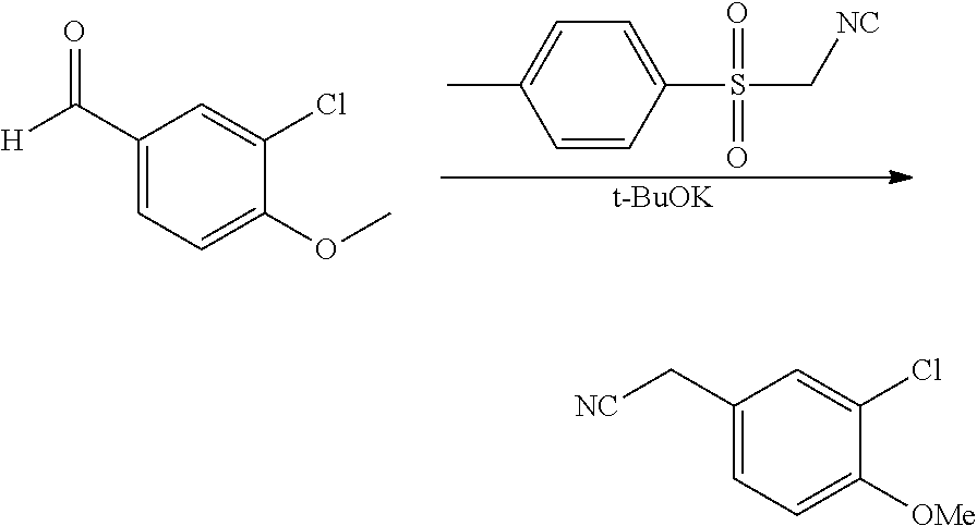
C1=CC(S(C[NC])(=O)=O)=CC=C1C.[t-BuOK].C1(C([H])=O)=CC=C(OC)C(Cl)=C1.C1(C[NC])=CC=C([OMe])C(Cl)=C1
